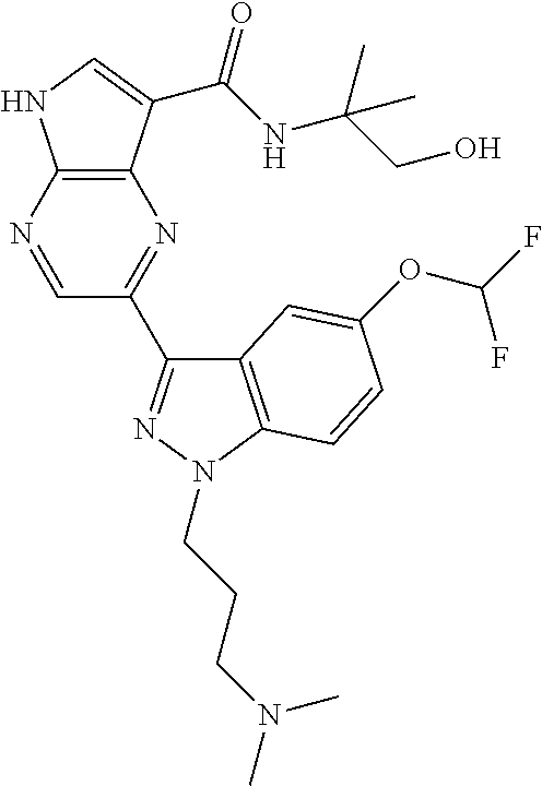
C12=C(N=CC(C3=NN(CCCN(C)C)C4=C3C=C(OC(F)F)C=C4)=N1)NC=C2C(NC(CO)(C)C)=O
